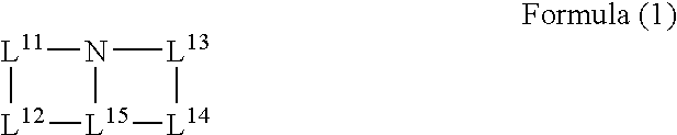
[L11]1N2[L13][L14][L15]2[L12]1
